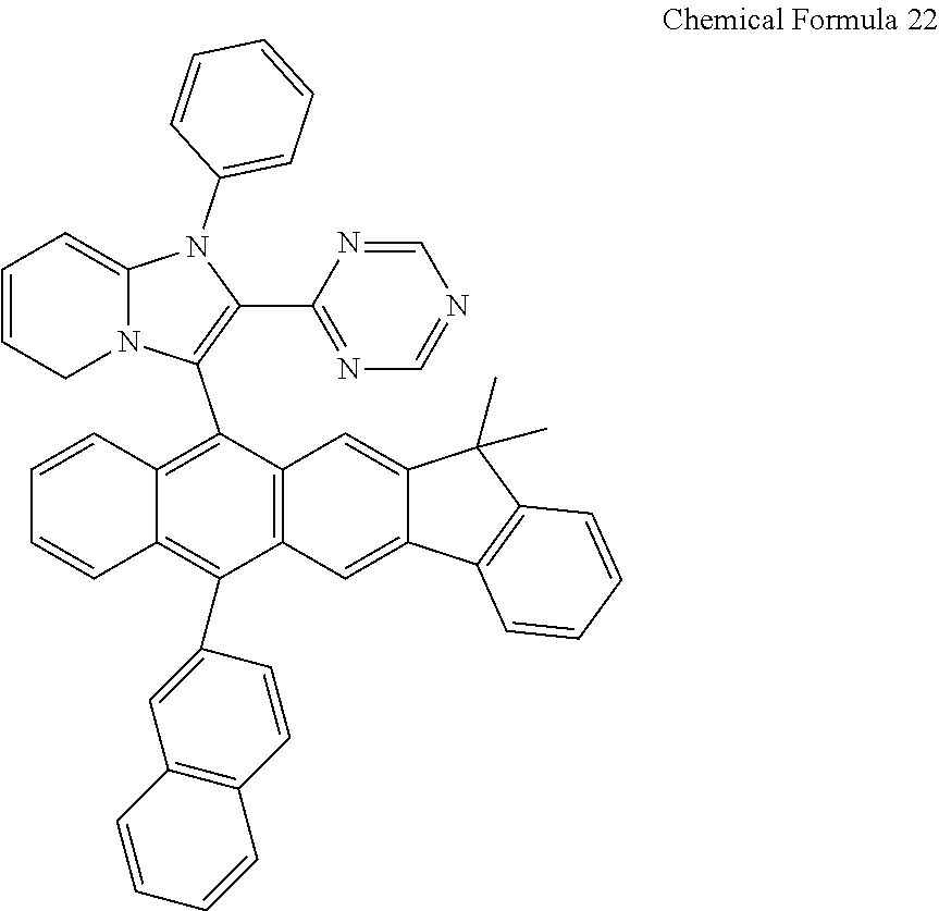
C1=CCN2C(=C1)N(C1=CC=CC=C1)C(C1=NC=NC=N1)=C2C1=C2C(=C(C3=CC4=C(C=C3)C=CC=C4)C3=C1C=C1C(=C3)C3=C(C1(C)C)C=CC=C3)C=CC=C2
